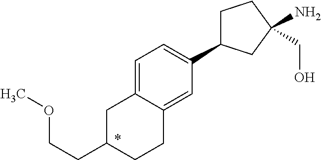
C1C(C2=CC=C3C(=C2)CCC(CCOC)C3)CC(N)(CO)C1
